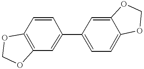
O1COC2=C1C=CC(C1=CC=C3C(=C1)OCO3)=C2
